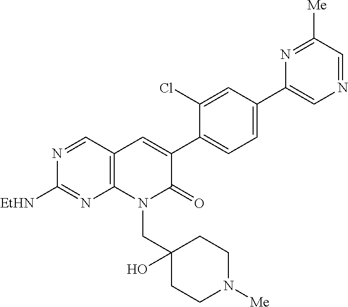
N1=CC2=C(N=C1[EtHN])N(CC1(O)CCN([Me])CC1)C(=O)C(C1=CC=C(C3=CN=CC([Me])=N3)C=C1Cl)=C2
